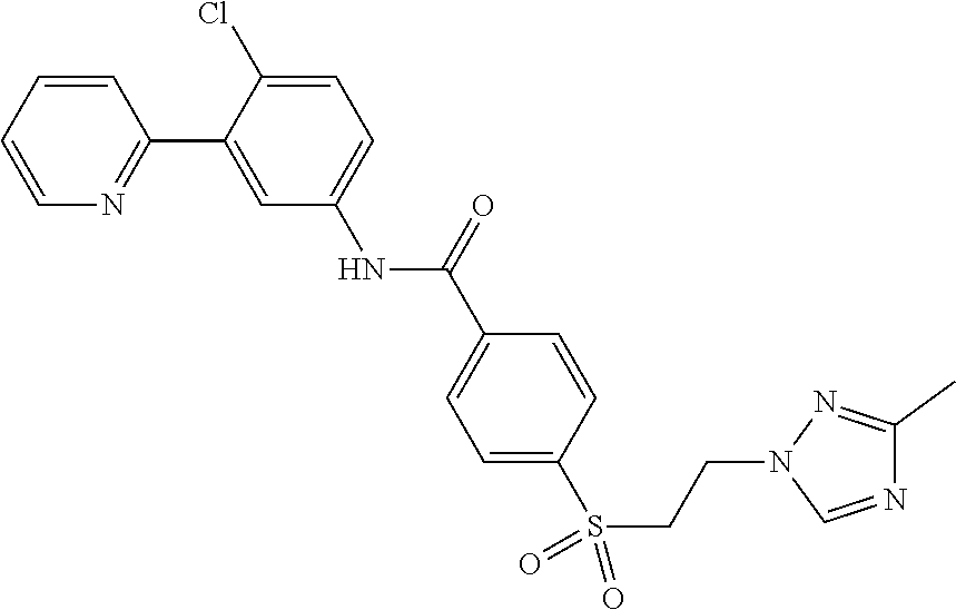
C1=CC=CN=C1C1=CC(NC(C2=CC=C(S(=O)(=O)CCN3C=NC(C)=N3)C=C2)=O)=CC=C1Cl
